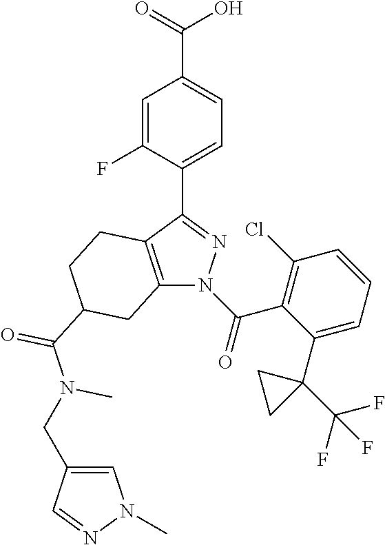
C(O)(=O)C1=CC=C(C2=NN(C(C3=C(Cl)C=CC=C3C3(C(F)(F)F)CC3)=O)C3=C2CCC(C(=O)N(C)CC2=CN(C)N=C2)C3)C(F)=C1
